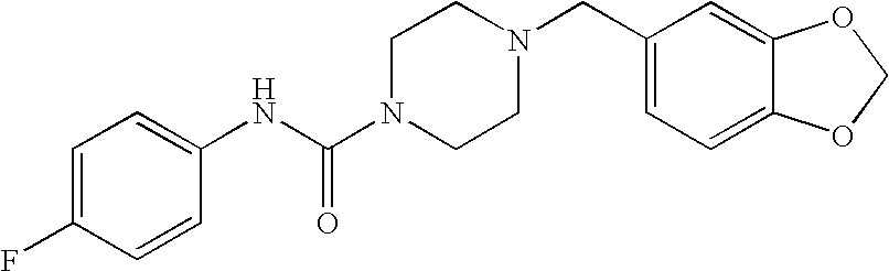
C1=C(F)C=CC(NC(N2CCN(CC3=CC=C4C(=C3)OCO4)CC2)=O)=C1
